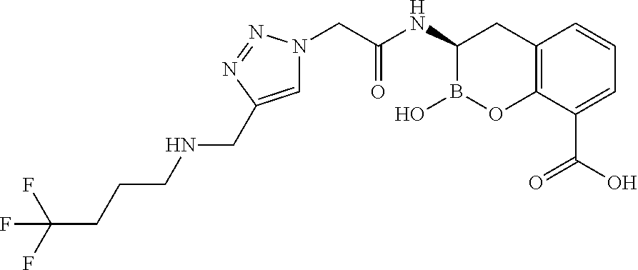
C1=C(CNCCCC(F)(F)F)N=NN1CC(NC1B(O)OC2=C(C1)C=CC=C2C(O)=O)=O
